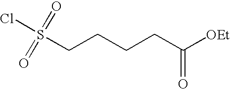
ClS(CCCCC([OEt])=O)(=O)=O
